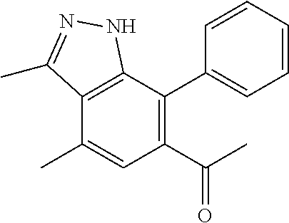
C1=CC=CC(C2=C(C(C)=O)C=C(C)C3=C2NN=C3C)=C1
